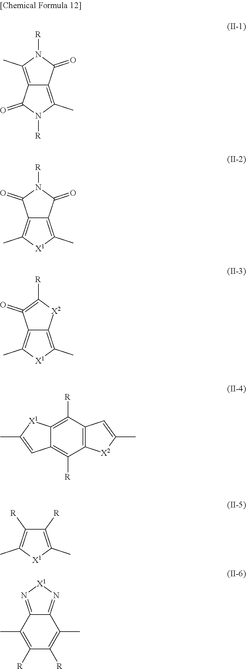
C12=C(C)N([R])C(=O)C1=C(C)N([R])C2=O.C12=C(C)[X1]C(C)=C1C(=O)N([R])C2=O.C12=C(C)[X1]C(C)=C1[X2]C([R])=C2=O.C12=C([R])C3=C(C([R])=C1C=C(C)[X1]2)[X2]C(C)=C3.C1([R])=C(C)[X1]C(C)=C1[R].C1([R])=C(C)C2=N[X1]N=C2C(C)=C1[R]
